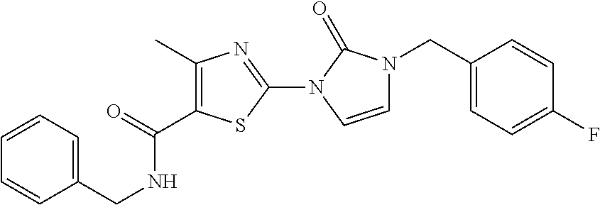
C1=CC=C(CNC(=O)C2=C(C)N=C(N3C=CN(CC4=CC=C(F)C=C4)C3=O)S2)C=C1
